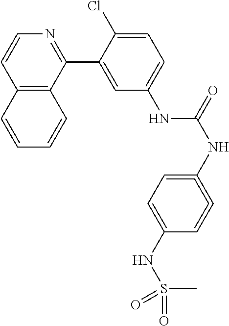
C12=C(C(C3=CC(NC(NC4=CC=C(NS(C)(=O)=O)C=C=4)=O)=CC=C3Cl)=NC=C1)C=CC=C2
